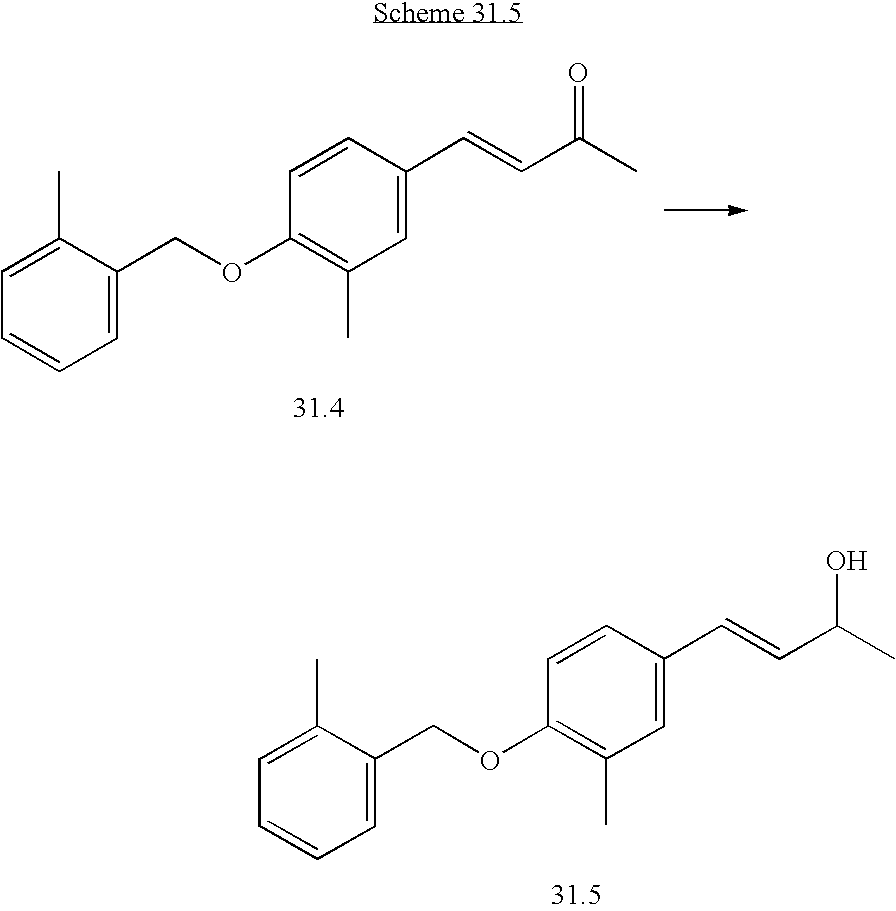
C1=C(C)C(COC2=C(C)C=C(C=CC(C)=O)C=C2)=CC=C1.C1=C(C)C(COC2=C(C)C=C(C=CC(C)O)C=C2)=CC=C1
